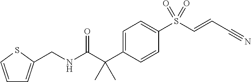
C1=C(C(C(NCC2=CC=CS2)=O)(C)C)C=CC(S(C=CC#N)(=O)=O)=C1
